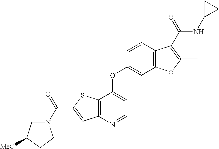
N1(C(=O)C2=CC3=C(S2)C(OC2=CC4=C(C=C2)C(C(=O)NC2CC2)=C(C)O4)=CC=N3)CC([MeO])CC1
